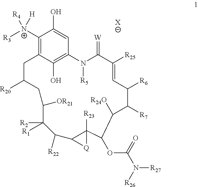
[X].C1([N+]([R3])([R4])[H])=C2C(O)=C(C=C1O)N([R5])C(=[W])C([R25])=CC([R6])C([R7])C([R24O])C(OC(N([R26])[R27])=O)C1([R23])C(C([R22])C([R1])([R2])C([OR21])CC([R20])C2)[Q]1
